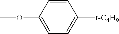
C1(OC)=CC=C([t-C4H9])C=C1
